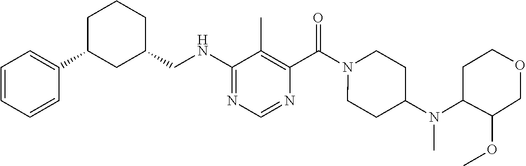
C1(CNC2=NC=NC(C(=O)N3CCC(N(C4C(OC)COCC4)C)CC3)=C2C)CCCC(C2=CC=CC=C2)C1
